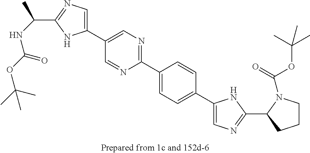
C1(C2=NC=C(C3=CN=C(C(NC(=O)OC(C)(C)C)C)N3)C=N2)=CC=C(C2=CN=C(C3CCCN3C(=O)OC(C)(C)C)N2)C=C1
